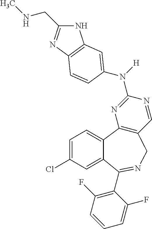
N([H])(C1=NC2=C(C=N1)CN=C(C1=C(F)C=CC=C1F)C1=CC(Cl)=CC=C21)C1=CC2=C(N=C(CNC)N2)C=C1
